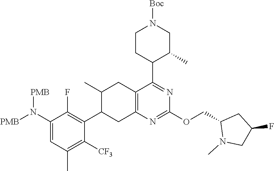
N(C1=CC(C)=C([CF3])C(C2CC3=C(C(C4CCN([Boc])CC4C)=NC(OCC4CC(F)CN4C)=N3)CC2C)=C1F)([PMB])[PMB]
